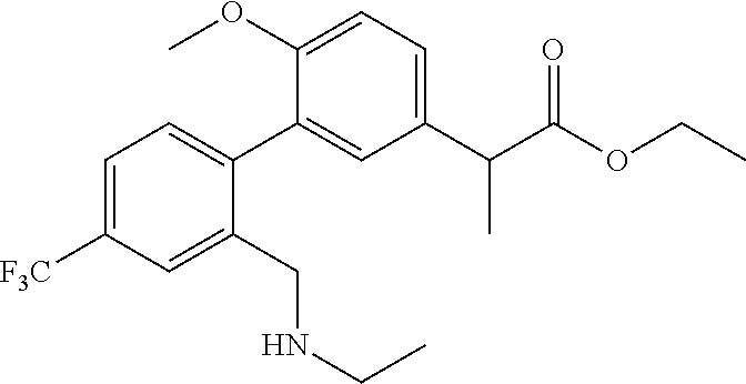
C1=C([F3C])C=C(CNCC)C(C2=CC(C(C(OCC)=O)C)=CC=C2OC)=C1
